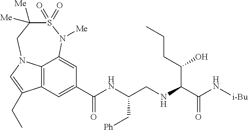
C12=C3C(=CC(C(NC(CNC(C(N[i-Bu])=O)C(CCC)O)C[Ph])=O)=C1)N([Me])S(=O)(=O)C([Me])([Me])CN3C=C2CC
